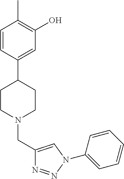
C1=CC(C2CCN(CC3=CN(C4=CC=CC=C4)N=N3)CC2)=CC(O)=C1C
